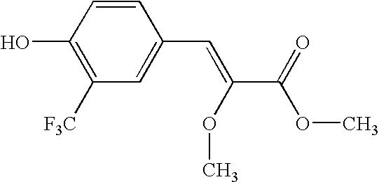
OC1=C([F3C])C=C(C=C(C(OC)=O)OC)C=C1
